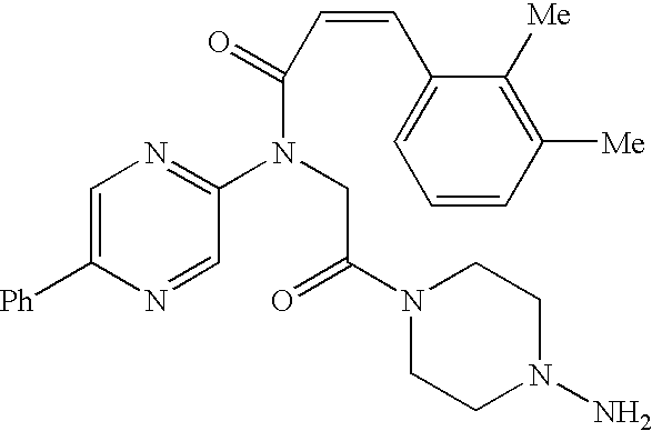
C1=C([Ph])N=CC(N(CC(=O)N2CCN(N)CC2)C(=O)C=CC2=CC=CC([Me])=C2[Me])=N1
